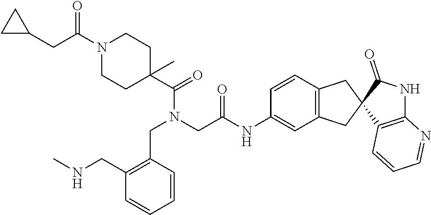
C(C1CC1)C(N1CCC(C(N(CC2=C(CNC)C=CC=C2)CC(NC2=CC3=C(C=C2)CC2(C3)C3=C(NC2=O)N=CC=C3)=O)=O)(C)CC1)=O
